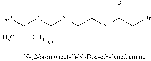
O(C(NCCNC(CBr)=O)=O)C(C)(C)C
